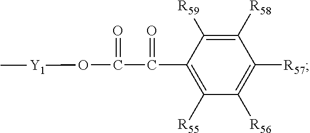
C1([R56])=C([R57])C([R58])=C([R59])C(C(C(O[Y1]C)=O)=O)=C1[R55]
